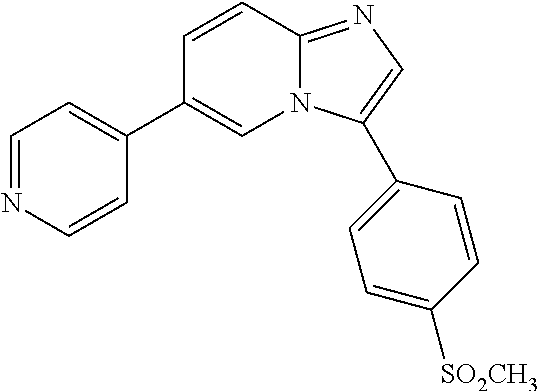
C1=NC=CC(C2=CN3C(=NC=C3C3=CC=C([SO2CH3])C=C3)C=C2)=C1
